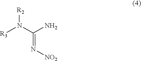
NC(N([R3])[R2])=N[NO2]
